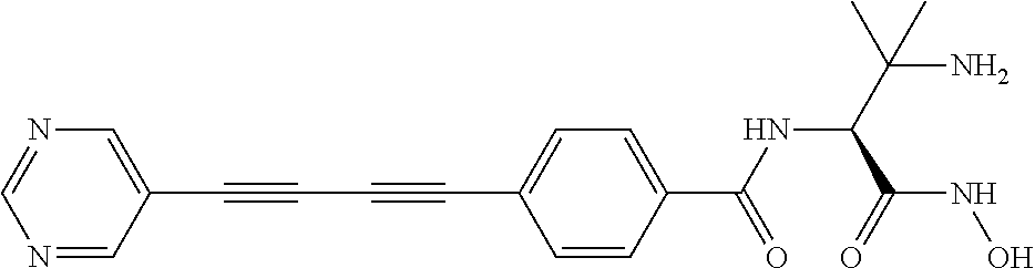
C1(C#CC#CC2=CC=C(C(NC(C(N)(C)C)C(=O)NO)=O)C=C2)=CN=CN=C1
